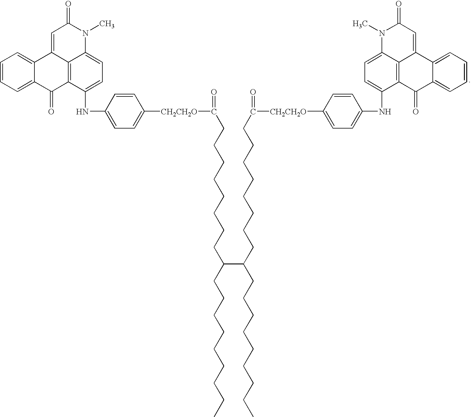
C1=CC=C2C(=C1)C1=CC(=O)N(C)C3=CC=C(NC4=CC=C([CH2CH2O]C(=O)CCCCCCCCC(CCCCCCCCC)C(CCCCCCCCC)CCCCCCCCC(=O)[CH2CH2O]C5=CC=C(NC6=CC=C7C8=C6C(=O)C6=CC=CC=C6C8=CC(=O)N7C)C=C5)C=C4)C(=C13)C2=O
